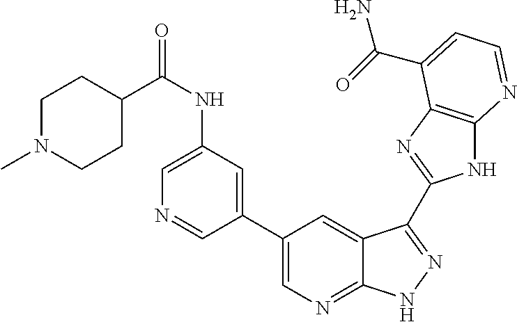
C1(C2=CN=C3C(=C2)C(C2=NC4=C(N2)N=CC=C4C(=O)N)=NN3)=CC(NC(C2CCN(C)CC2)=O)=CN=C1
